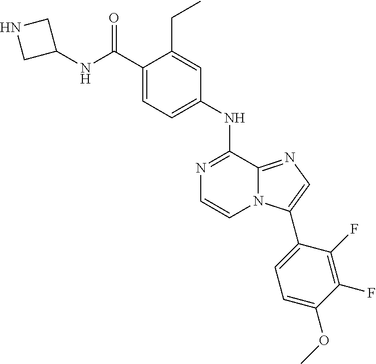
N1=C(NC2=CC=C(C(NC3CNC3)=O)C(CC)=C2)C2=NC=C(C3=CC=C(OC)C(F)=C3F)N2C=C1
